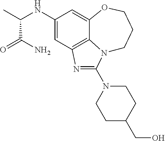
C1(NC(C)C(N)=O)=CC2=C3C(=C1)OCCCN3C(N1CCC(CO)CC1)=N2
